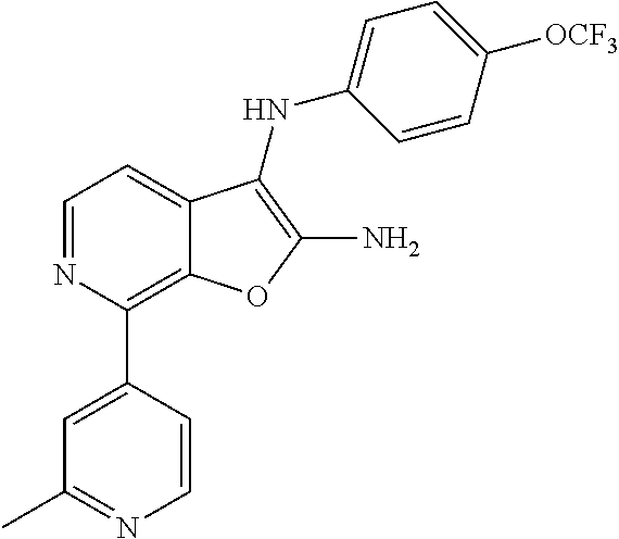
C1=NC(C2=CC(C)=NC=C2)=C2C(=C1)C(NC1=CC=C([OCF3])C=C1)=C(N)O2
